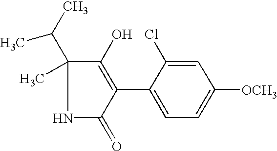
C1(O)=C(C2=CC=C([OCH3])C=C2Cl)C(=O)NC1(C(C)C)C
